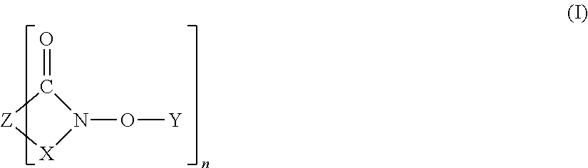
C1(=O)[Z][X]N1O[Y]
